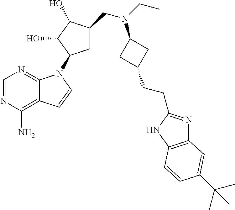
N1=C2C(=C(N)N=C1)C=CN2C1CC(CN(CC)C2CC(CCC3=NC4=C(N3)C=CC(C(C)(C)C)=C4)C2)C(O)C1O
